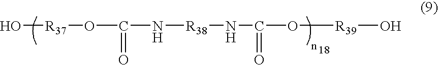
O[R37]OC(N[R38]NC(O[R39]O)=O)=O
